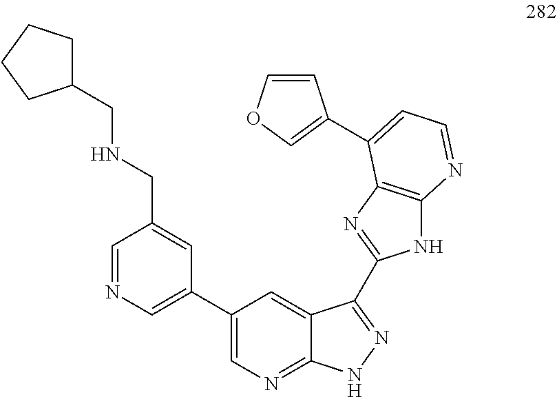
C1=NC=C(C2=CN=C3C(=C2)C(C2=NC4=C(N2)N=CC=C4C2=COC=C2)=NN3)C=C1CNCC1CCCC1
